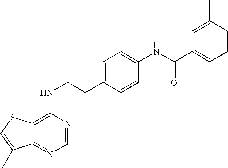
C1=C(C)C=CC=C1C(NC1=CC=C(CCNC2=C3C(=NC=N2)C(C)=CS3)C=C1)=O
